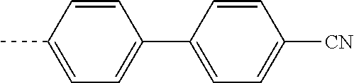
C1=C(C2=CC=C(C)C=C2)C=CC([CN])=C1
